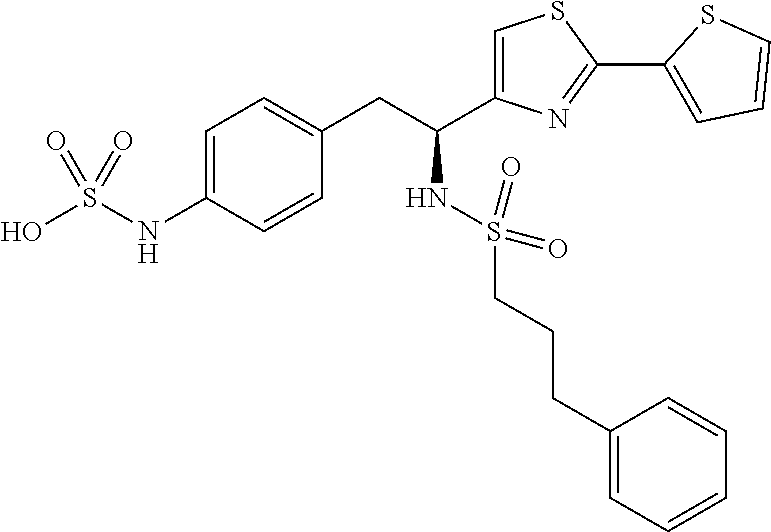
S(NC(CC1=CC=C(NS(O)(=O)=O)C=C1)C1=CSC(C2=CC=CS2)=N1)(CCCC1=CC=CC=C1)(=O)=O
